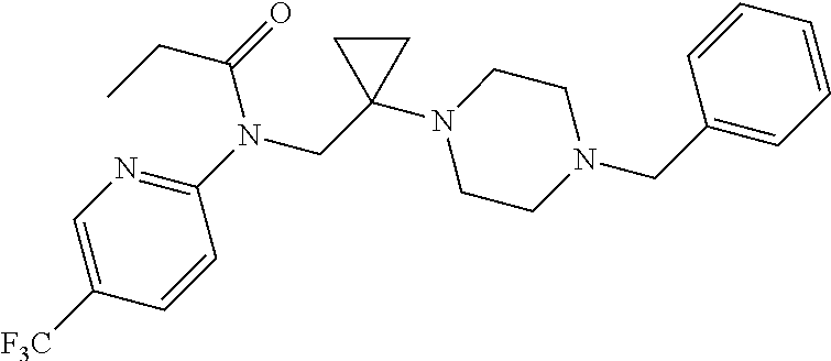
N1=C(N(CC2(N3CCN(CC4=CC=CC=C4)CC3)CC2)C(CC)=O)C=CC([F3C])=C1
